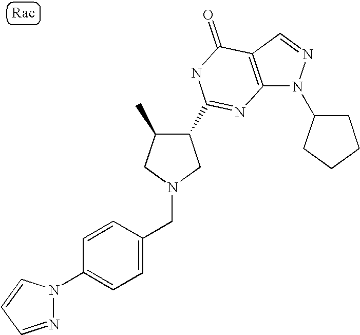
C12=C(C=NN1C1CCCC1)C(=O)NC(C1C(C)CN(CC3=CC=C(N4N=CC=C4)C=C3)C1)=N2
